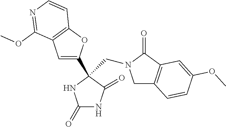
C1C2=C(C(=O)N1CC1(C3=CC4=C(O3)C=CN=C4OC)C(=O)NC(=O)N1)C=C(OC)C=C2
